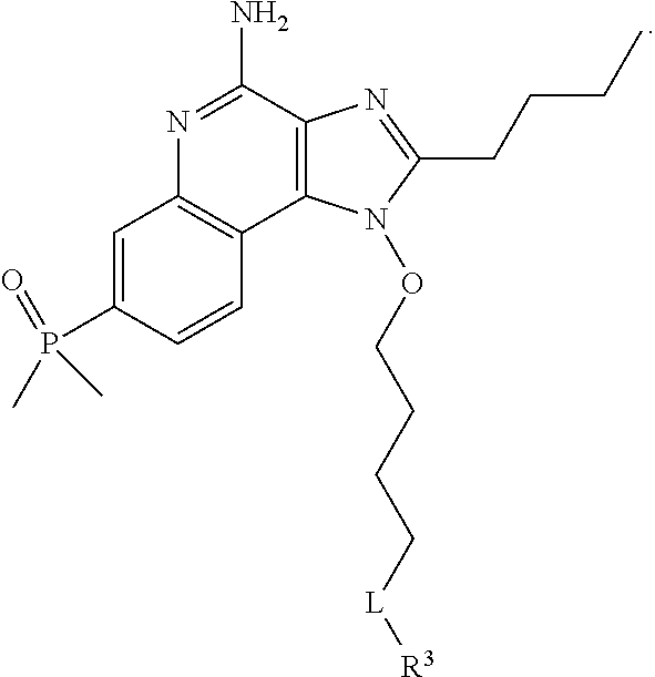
C1=C(P(C)(=O)C)C=CC2=C1N=C(N)C1=C2N(OCCCC[L][R3])C(CCCC)=N1
